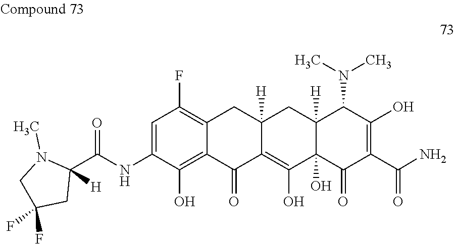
C1=C(NC(C2([H])N(C)CC(F)(F)C2)=O)C(O)=C2C(=C1F)CC1([H])C(=C(O)C3(O)C([H])(C1)C(N(C)C)C(O)=C(C(N)=O)C3=O)C2=O
